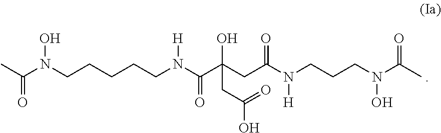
CC(N(CCCCCN(C(C(CC(N(CCCN(C(C)=O)O)[H])=O)(O)CC(O)=O)=O)[H])O)=O
